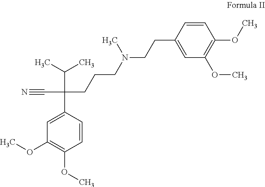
C1(OC)=C(OC)C=CC(C(C#N)(CCCN(CCC2=CC(OC)=C(OC)C=C2)C)C(C)C)=C1
